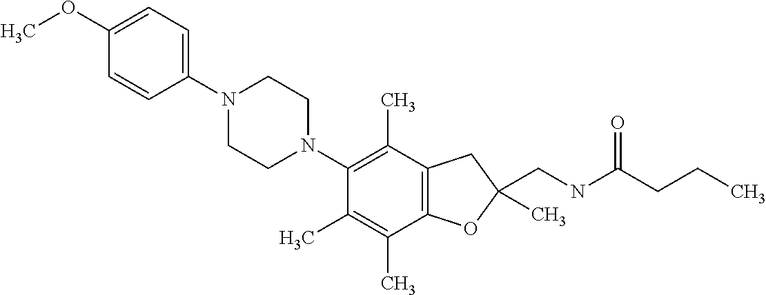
C1(OC)=CC=C(N2CCN(C3=C(C)C4=C(C(C)=C3C)OC(CNC(CCC)=O)(C)C4)CC2)C=C1
